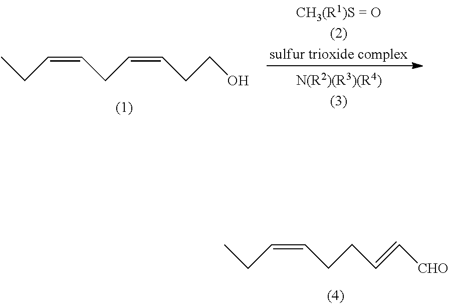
CCC=CCCC=C[CHO].CCC=CCC=CCCO
